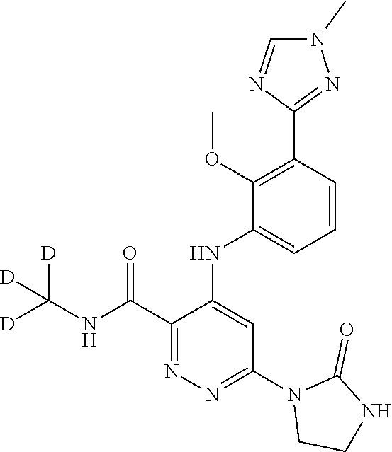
C1=CC(C2=NN(C)C=N2)=C(OC)C(NC2=CC(N3CCNC3=O)=NN=C2C(NC([D])([D])[D])=O)=C1
